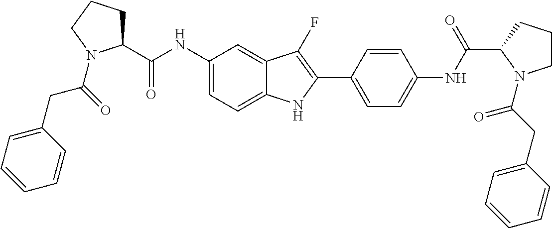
C1(NC(C2CCCN2C(=O)CC2=CC=CC=C2)=O)=CC=C2C(=C1)C(F)=C(C1=CC=C(NC(C3N(C(CC4=CC=CC=C4)=O)CCC3)=O)C=C1)N2
